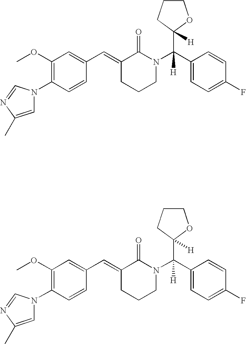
C1=CC(N2C=C(C)N=C2)=C(OC)C=C1C=C1CCCN(C(C2=CC=C(F)C=C2)([H])C2([H])OCCC2)C1=O.C1=CC(N2C=C(C)N=C2)=C(OC)C=C1C=C1CCCN(C(C2=CC=C(F)C=C2)([H])C2([H])OCCC2)C1=O
